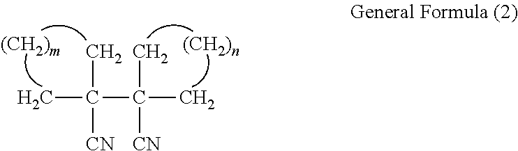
CC(C(C)(C)[CN])(C)[CN]
